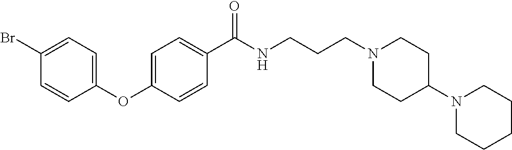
C1(C(NCCCN2CCC(N3CCCCC3)CC2)=O)=CC=C(OC2=CC=C(Br)C=C2)C=C1
